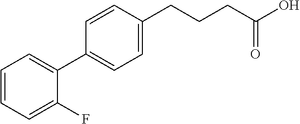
C1=CC=C(F)C(C2=CC=C(CCCC(O)=O)C=C2)=C1
